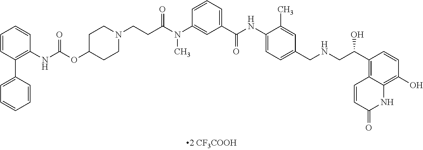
C1=CC(C2=CC=CC=C2)=C(NC(=O)OC2CCN(CCC(N(C3=CC(C(NC4=CC=C(CNCC(C5=C6C(=C(O)C=C5)NC(=O)C=C6)O)C=C4C)=O)=CC=C3)C)=O)CC2)C=C1
